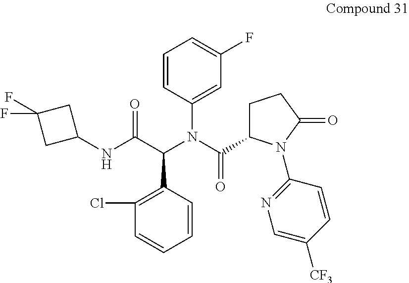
C1(Cl)=C(C(C(NC2CC(F)(F)C2)=O)N(C(C2CCC(=O)N2C2=NC=C([CF3])C=C2)=O)C2=CC(F)=CC=C2)C=CC=C1
